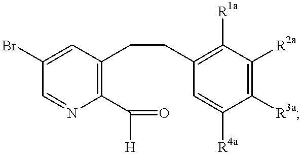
C1([R2a])=C([R3a])C([R4a])=CC(CCC2=C(C([H])=O)N=CC(Br)=C2)=C1[R1a]
